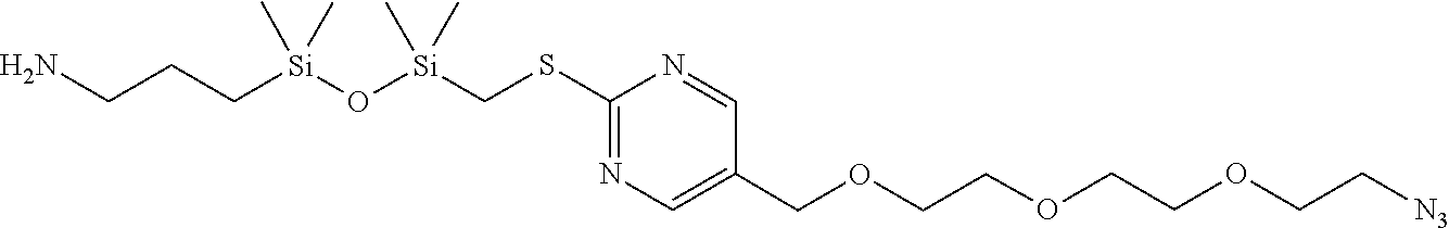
C1(COCCOCCOCC[N3])=CN=C(SC[Si](O[Si](C)(CCCN)C)(C)C)N=C1
